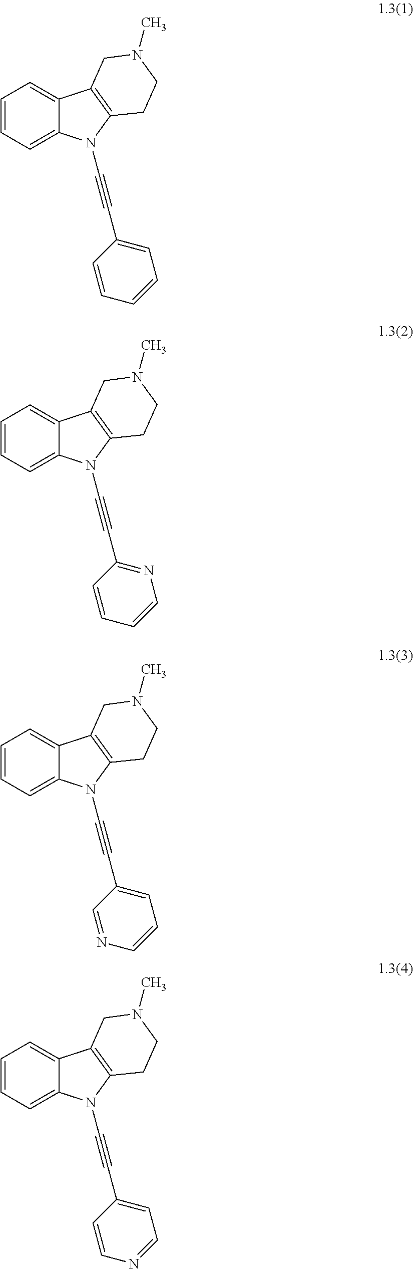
C1=CC=C2C(=C1)C1=C(N2C#CC2=CC=CC=C2)CCN(C)C1.C1=CC=C2C(=C1)C1=C(N2C#CC2=NC=CC=C2)CCN(C)C1.C1=CC=C2C(=C1)C1=C(N2C#CC2=CC=CN=C2)CCN(C)C1.C1=CC=C2C(=C1)C1=C(N2C#CC2=CC=NC=C2)CCN(C)C1
